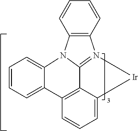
C1=CC=C2C(=C1)N1C3=N(C4=C1C=CC=C4)[Ir]C1=CC=CC2=C13
